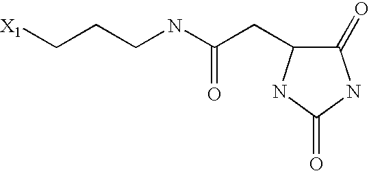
[X1]CCCNC(CC1C(=O)NC(=O)N1)=O
